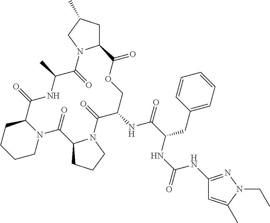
C1CN2C(CC1)C(=O)NC(C)C(=O)N1C(CC(C)C1)C(=O)OCC(NC(=O)C(CC1=CC=CC=C1)NC(NC1=NN(CC)C(C)=C1)=O)C(=O)N1C(C2=O)CCC1
